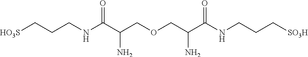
[HO3S]CCCNC(C(COCC(C(NCCC[SO3H])=O)N)N)=O
